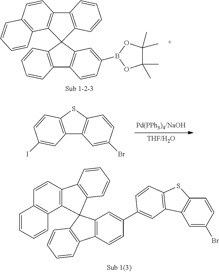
C12=C(C=C(B3OC(C)(C)C(C)(C)O3)C=C1)C1(C3=C2C=CC=C3)C2=C(C3=C1C=CC=C3)C=CC1=C2C=CC=C1.C12=C(C=CC(Br)=C1)SC1=C2C=C(I)C=C1.C12=C(C=CC(Br)=C1)SC1=C2C=C(C2=CC3=C(C4=C(C=CC=C4)C34C3=C(C5=C4C=CC=C5)C=CC4=C3C=CC=C4)C=C2)C=C1
